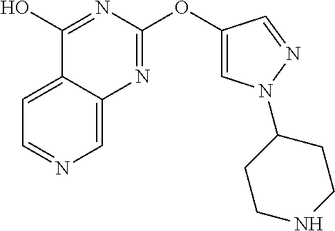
C1=C2C(=CN=C1)N=C(OC1=CN(C3CCNCC3)N=C1)N=C2O
